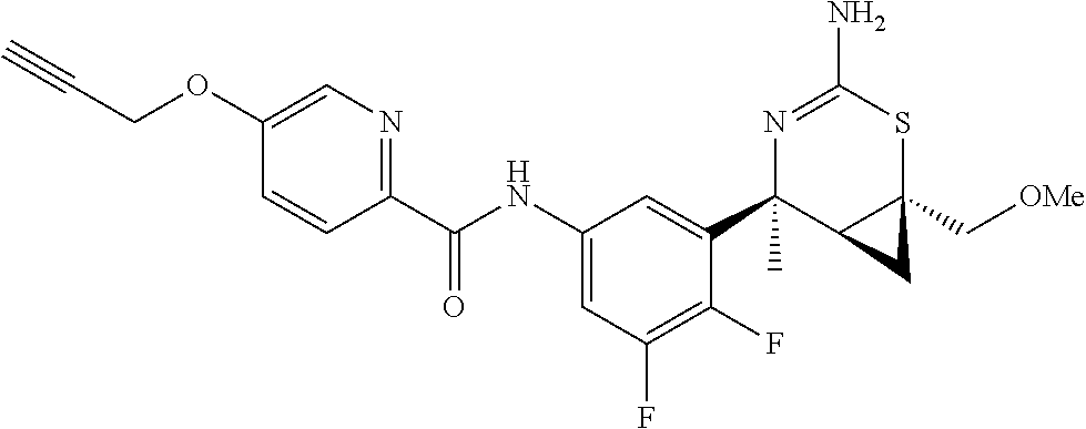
N1=C(N)SC2(C[OMe])C(C1(C1=CC(NC(C3=NC=C(OCC#C)C=C3)=O)=CC(F)=C1F)C)C2
